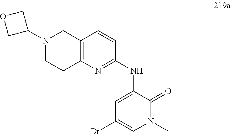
BrC1=CN(C)C(=O)C(NC2=NC3=C(C=C2)CN(C2COC2)CC3)=C1
